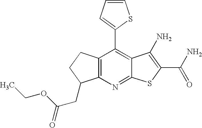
C12=C(C(C3=CC=CS3)=C3C(=N1)SC(C(N)=O)=C3N)CCC2CC(OCC)=O
